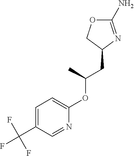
C1(N)=NC(CC(OC2=CC=C(C(F)(F)F)C=N2)C)CO1
